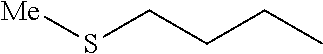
[Me]SCCCC
